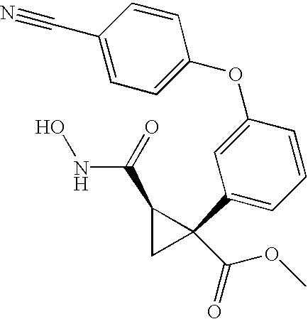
ONC(C1CC1(C(OC)=O)C1=CC=CC(OC2=CC=C(C#N)C=C2)=C1)=O
